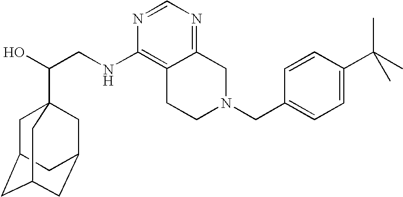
C(CNC1=C2C(=NC=N1)CN(CC1=CC=C(C(C)(C)C)C=C1)CC2)(O)C12CC3CC(CC(C1)C3)C2
